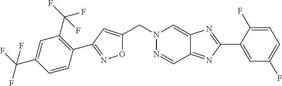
C1(C2=NOC(CN3N=CC4=NC(C5=CC(F)=CC=C5F)=NC4=C3)=C2)=C(C(F)(F)F)C=C(C(F)(F)F)C=C1
